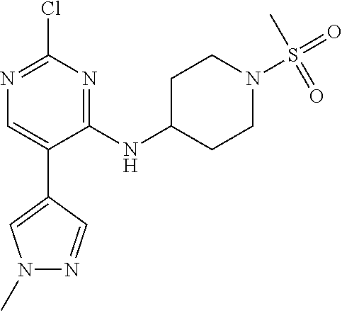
C1(NC2CCN(S(=O)(C)=O)CC2)=NC(Cl)=NC=C1C1=CN(C)N=C1
